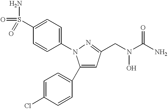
C1(S(N)(=O)=O)=CC=C(N2N=C(CN(C(N)=O)O)C=C2C2=CC=C(Cl)C=C2)C=C1
